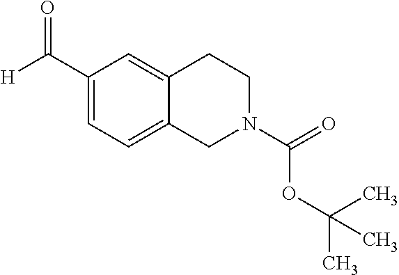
C1(C([H])=O)=CC=C2C(=C1)CCN(C(=O)OC(C)(C)C)C2
